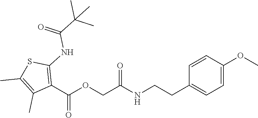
C1(CCNC(COC(C2=C(NC(=O)C(C)(C)C)SC(C)=C2C)=O)=O)=CC=C(OC)C=C1
